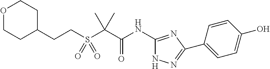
C1(CCS(C(C(NC2=NC(C3=CC=C(O)C=C3)=NN2)=O)(C)C)(=O)=O)CCOCC1
